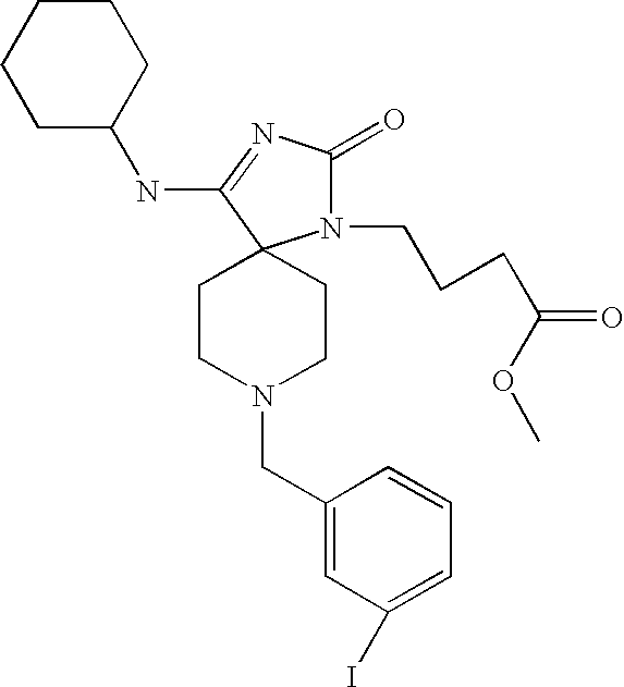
N1(CC2=CC(I)=CC=C2)CCC2(CC1)N(CCCC(OC)=O)C(=O)N=C2NC1CCCCC1
